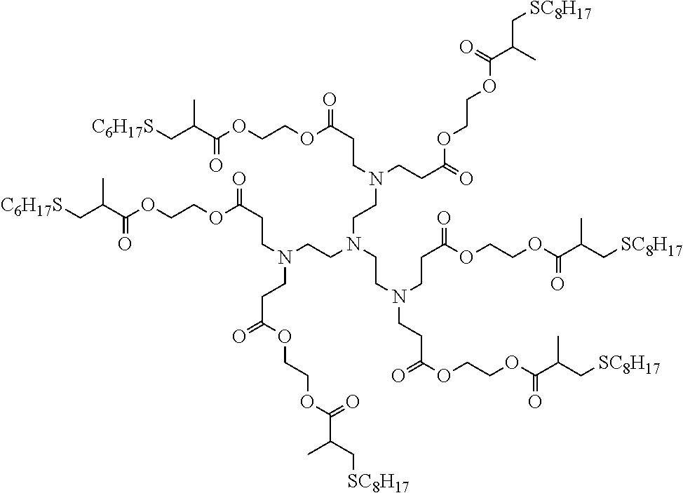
[C6H17S]CC(C(OCCOC(CCN(CCC(=O)OCCOC(C(C[SC8H17])C)=O)CCN(CCN(CCC(=O)OCCOC(C(C[C6H17S])C)=O)CCC(=O)OCCOC(C(C[SC8H17])C)=O)CCN(CCC(=O)OCCOC(C(C[SC8H17])C)=O)CCC(OCCOC(C(C[SC8H17])C)=O)=O)=O)=O)C
